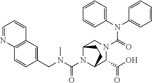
N(C(=O)N1CC2N(C(N(C)CC3=CC4=C(C=C3)N=CC=C4)=O)C(C1C(O)=O)CC2)(C1=CC=CC=C1)C1=CC=CC=C1
